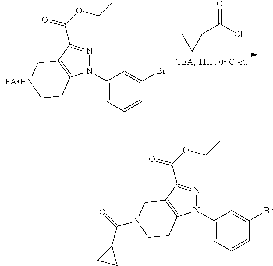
N1(C2=CC=CC(Br)=C2)N=C(C(OCC)=O)C2=C1CC[TFAHN]C2.C1(C(Cl)=O)CC1.N1(C2=CC=CC(Br)=C2)N=C(C(OCC)=O)C2=C1CCN(C(C1CC1)=O)C2
